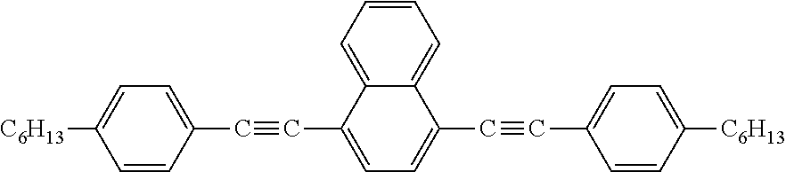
C1=CC(C#CC2=CC=C(C#CC3=CC=C([C6H13])C=C3)C3=CC=CC=C23)=CC=C1[C6H13]
